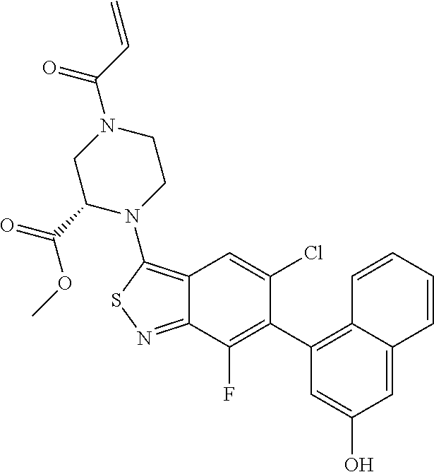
C12=C(N3CCN(C(C=C)=O)CC3C(=O)OC)SN=C1C(F)=C(C1=C3C(=CC(O)=C1)C=CC=C3)C(Cl)=C2
